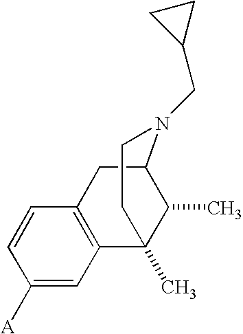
C1=C([A])C=CC2=C1C1(C)C(C)C(C2)N(CC2CC2)CC1
